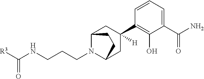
C1(C(N)=O)=CC=CC(C2([H])CC3N(CCCNC([R3])=O)C(C2)CC3)=C1O
